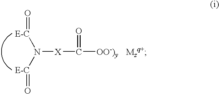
N([X]C([OO-)y])=O)([E-C]=O)[E-C]=O
